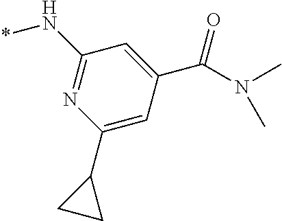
C1(N*)=NC(C2CC2)=CC(C(=O)N(C)C)=C1
